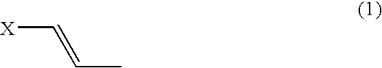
[X]C=CC
